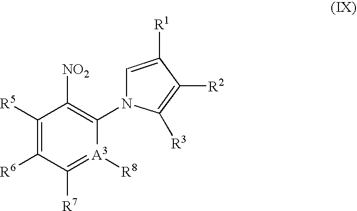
C1=C([R1])C([R2])=C([R3])N1C1=C([NO2])C([R5])=C([R6])C([R7])=[A3]1[R8]
